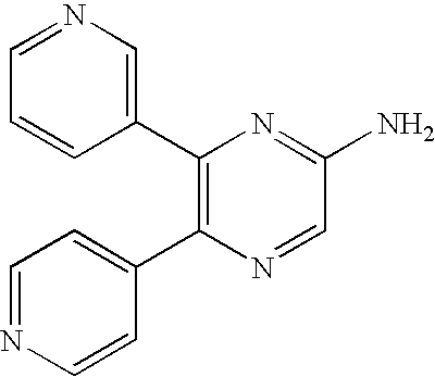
C1(C2=CN=CC=C2)=C(C2=CC=NC=C2)N=CC(N)=N1
